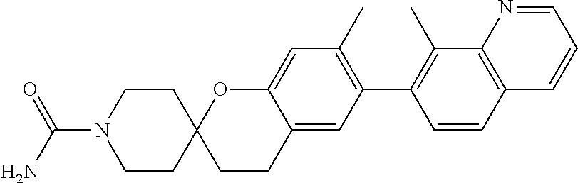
C1CN(C(N)=O)CCC12CCC1=CC(C3=C(C)C4=C(C=C3)C=CC=N4)=C(C)C=C1O2
